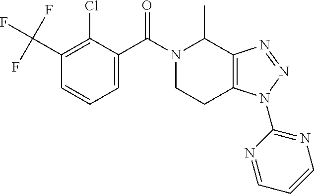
N1(C(C2=CC=CC(C(F)(F)F)=C2Cl)=O)CCC2=C(C1C)N=NN2C1=NC=CC=N1
